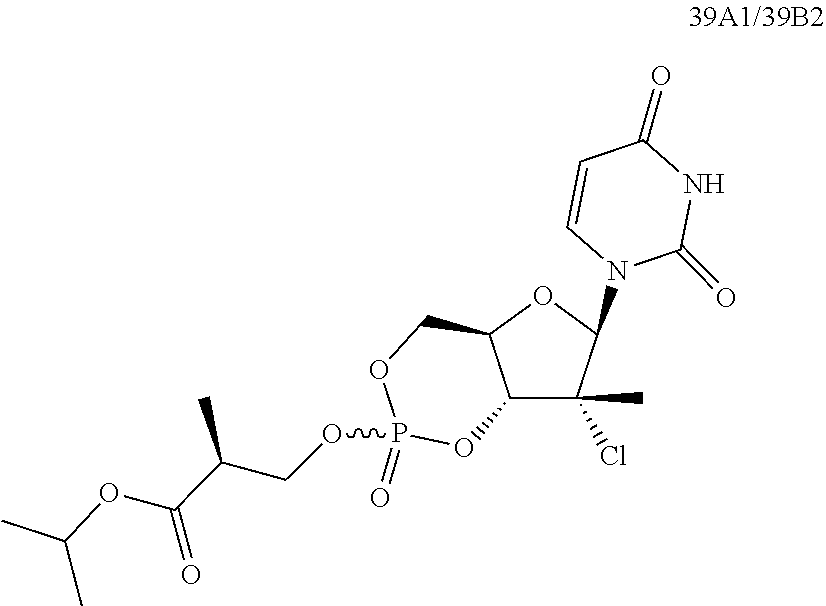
C1=CC(=O)NC(=O)N1C1OC2COP(=O)(OCC(C(=O)OC(C)C)C)OC2C1(Cl)C
